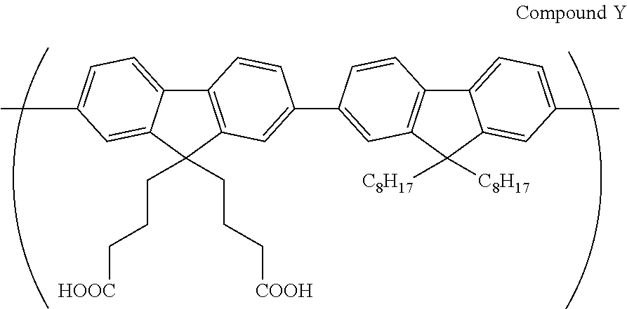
C12=C(C(CCC[HOOC])(CCC[COOH])C3=CC(C)=CC=C13)C=C(C1=CC3=C(C4=CC=C(C)C=C4C3([C8H17])[C8H17])C=C1)C=C2
